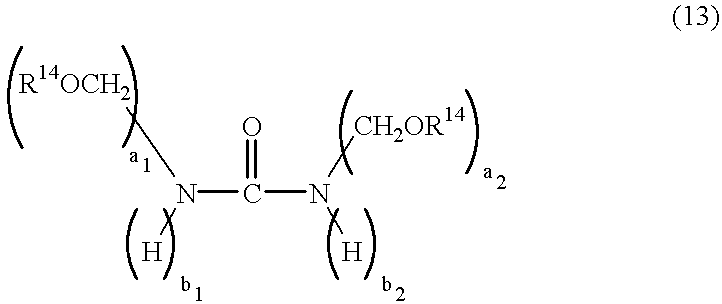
N(C(N([H])[CH2OR14])=O)([H])[R14OCH2]
